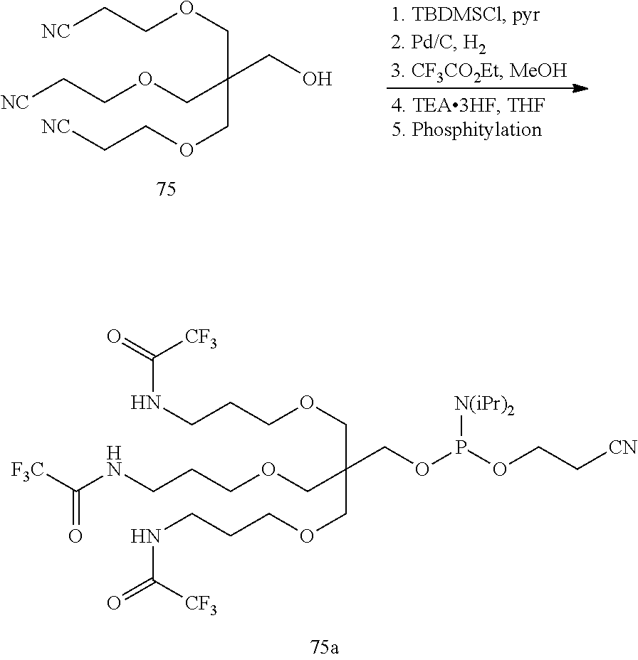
[NC]CCOCC(COCC[NC])(COCC[NC])CO.C(CCOCC(COCCCNC(=O)[F3C])(COCCCNC([CF3])=O)COP(OCC[CN])[N(iPr)2])NC(=O)[CF3]
